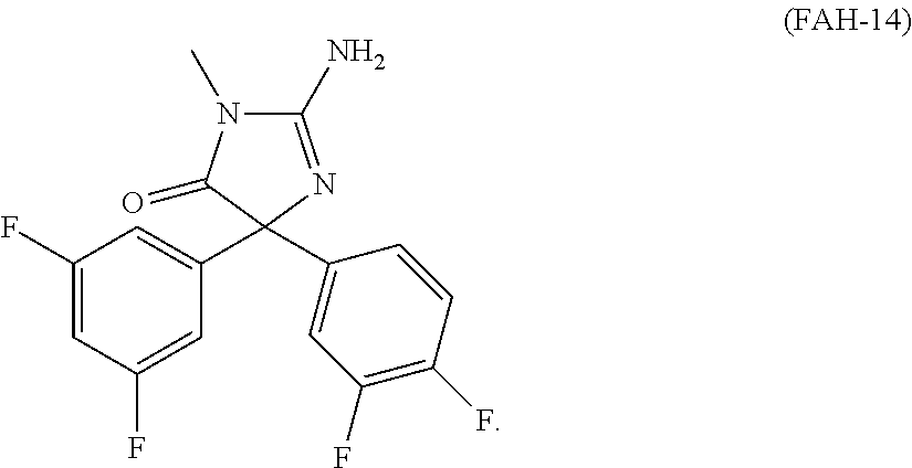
C1(C2(C3=CC(F)=C(F)C=C3)C(=O)N(C)C(N)=N2)=CC(F)=CC(F)=C1
